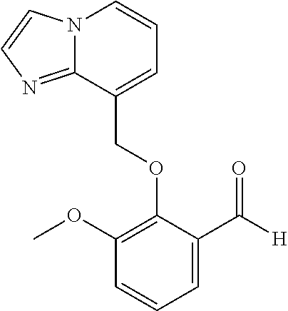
N12C(=NC=C1)C(COC1=C(OC)C=CC=C1C([H])=O)=CC=C2
